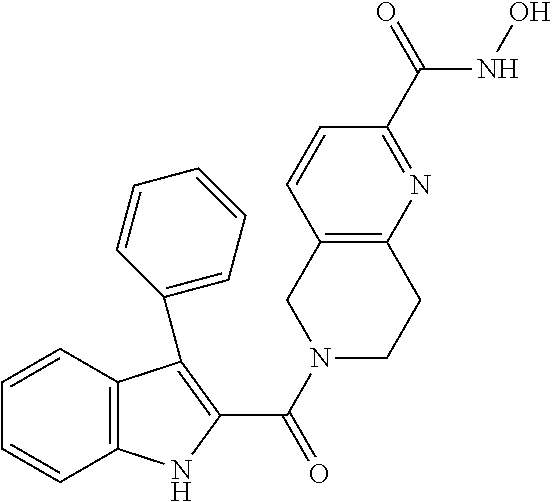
C12=C(C=CC=C1)C(C1=CC=CC=C1)=C(C(N1CCC3=C(C1)C=CC(C(=O)NO)=N3)=O)N2
